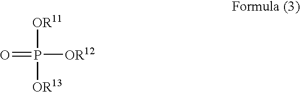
O=P([OR11])([OR13])[OR12]
